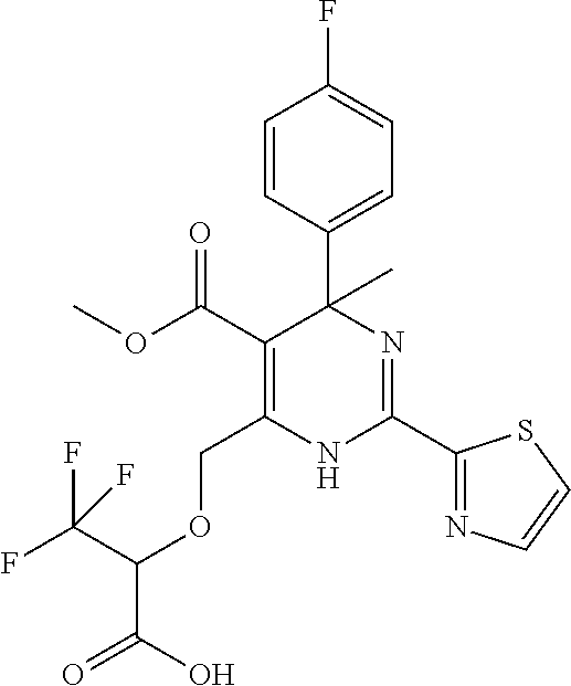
FC(C(OCC1=C(C(OC)=O)C(C2=CC=C(F)C=C2)(C)N=C(C2=NC=CS2)N1)C(O)=O)(F)F
